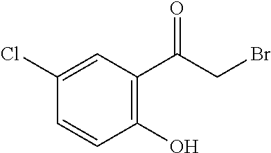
C1(Cl)=CC(C(CBr)=O)=C(O)C=C1
